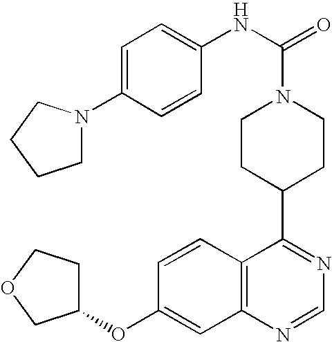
C12=C(C=CC(OC3CCOC3)=C1)C(C1CCN(C(NC3=CC=C(N4CCCC4)C=C3)=O)CC1)=NC=N2
